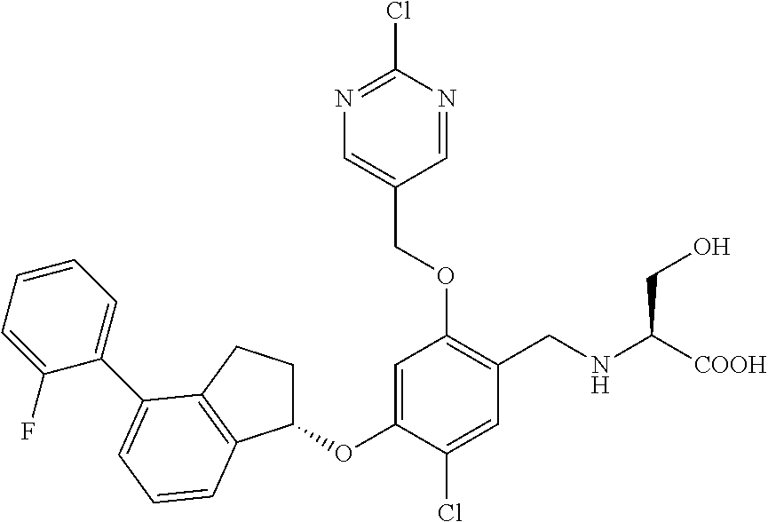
C1=C(OC2CCC3=C2C=CC=C3C2=CC=CC=C2F)C(Cl)=CC(CNC([COOH])CO)=C1OCC1=CN=C(Cl)N=C1
